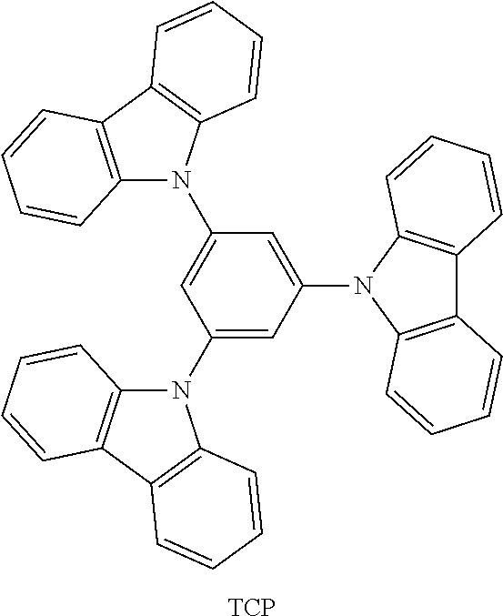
[TCP].C12=C(C3=C(N1C1=CC(N4C5=C(C6=C4C=CC=C6)C=CC=C5)=CC(N4C5=C(C6=C4C=CC=C6)C=CC=C5)=C1)C=CC=C3)C=CC=C2
